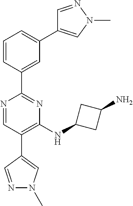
N1=CC(C2=CN(C)N=C2)=C(NC2CC(N)C2)N=C1C1=CC(C2=CN(C)N=C2)=CC=C1
